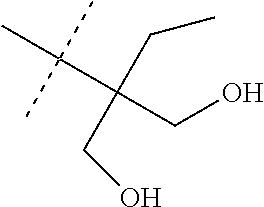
CC(C(CC)(CO)CO)(C)C
